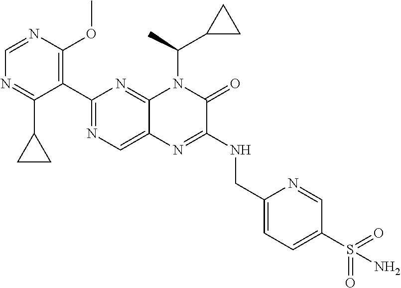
C1(C2=NC=C3C(=N2)N(C(C)C2CC2)C(=O)C(NCC2=CC=C(S(=O)(=O)N)C=N2)=N3)=C(OC)N=CN=C1C1CC1
